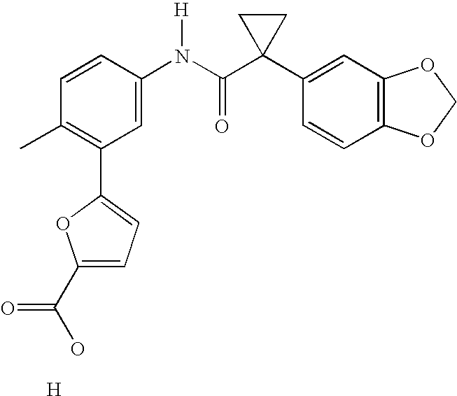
C1=CC(N(C(C2(C3=CC4=C(C=C3)OCO4)CC2)=O)[H])=CC(C2=CC=C(C(O)=O)O2)=C1C.[H]
